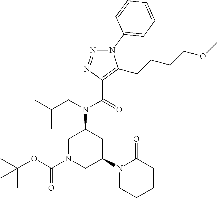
N1(C2=CC=CC=C2)N=NC(C(=O)N(CC(C)C)C2CN(C(OC(C)(C)C)=O)CC(N3CCCCC3=O)C2)=C1CCCCOC
